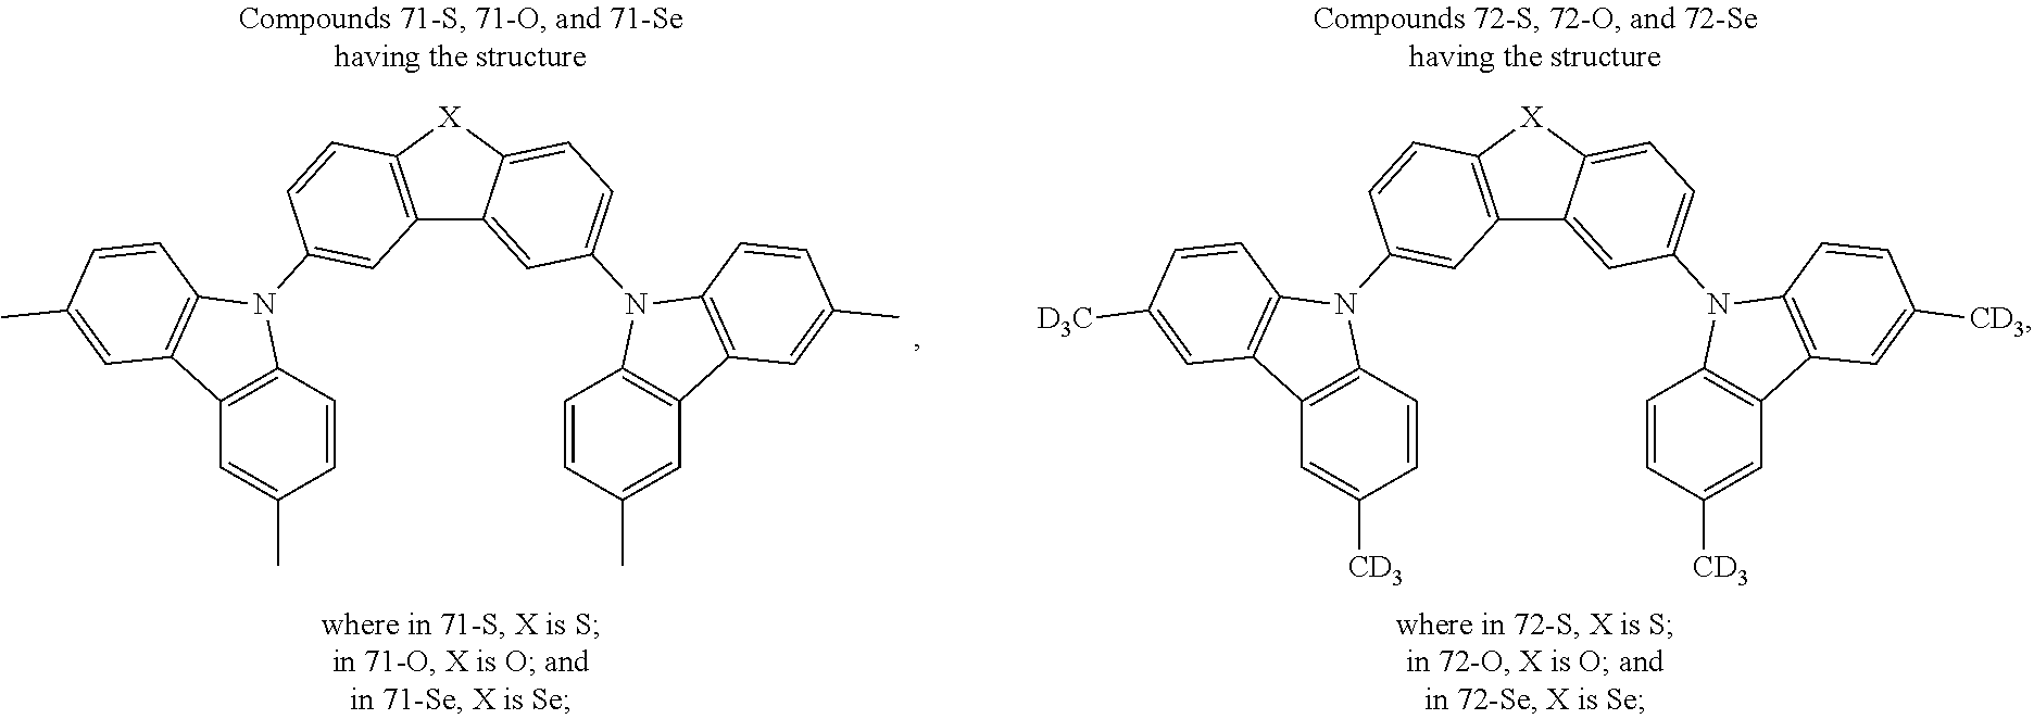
C12=C([X]C3=CC=C(N4C5=C(C6=C4C=CC([CD3])=C6)C=C([CD3])C=C5)C=C13)C=CC(N1C3=C(C4=C1C=CC([CD3])=C4)C=C([D3C])C=C3)=C2.C12=C([X]C3=CC=C(N4C5=C(C6=C4C=CC(C)=C6)C=C(C)C=C5)C=C13)C=CC(N1C3=C(C4=C1C=CC(C)=C4)C=C(C)C=C3)=C2
